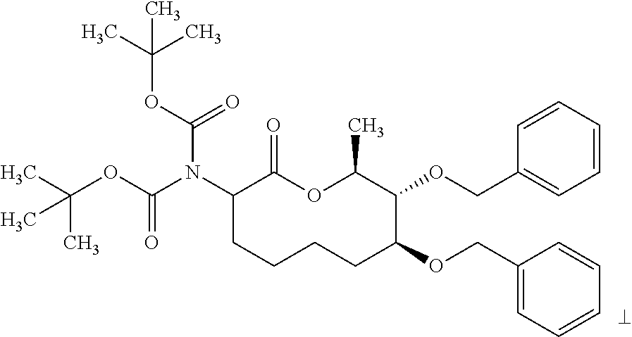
C1(N(C(OC(C)(C)C)=O)C(OC(C)(C)C)=O)CCCCC(OCC2=CC=CC=C2)C(OCC2=CC=CC=C2)C(C)OC1=O
